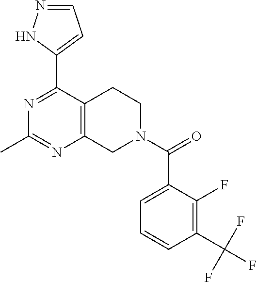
O=C(N1CC2=C(CC1)C(C1=CC=NN1)=NC(C)=N2)C1=CC=CC(C(F)(F)F)=C1F
